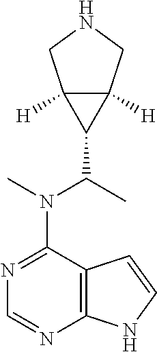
C12=C(N=CN=C1N(C)C(C1C3([H])C1([H])CNC3)C)NC=C2
